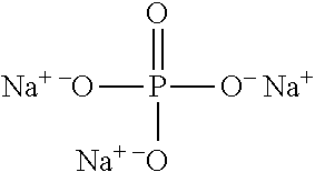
[Na+ -O]P(=O)([Na+ -O])[O- Na+]
